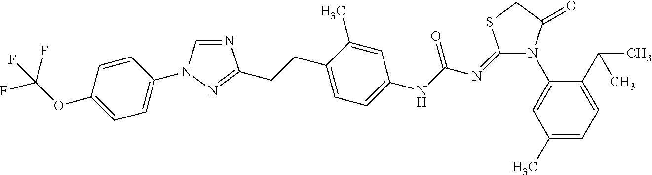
N1=CN(C2=CC=C(OC(F)(F)F)C=C2)N=C1CCC1=CC=C(NC(N=C2N(C3=CC(C)=CC=C3C(C)C)C(=O)CS2)=O)C=C1C
